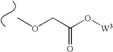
COCC(O[W3])=O
